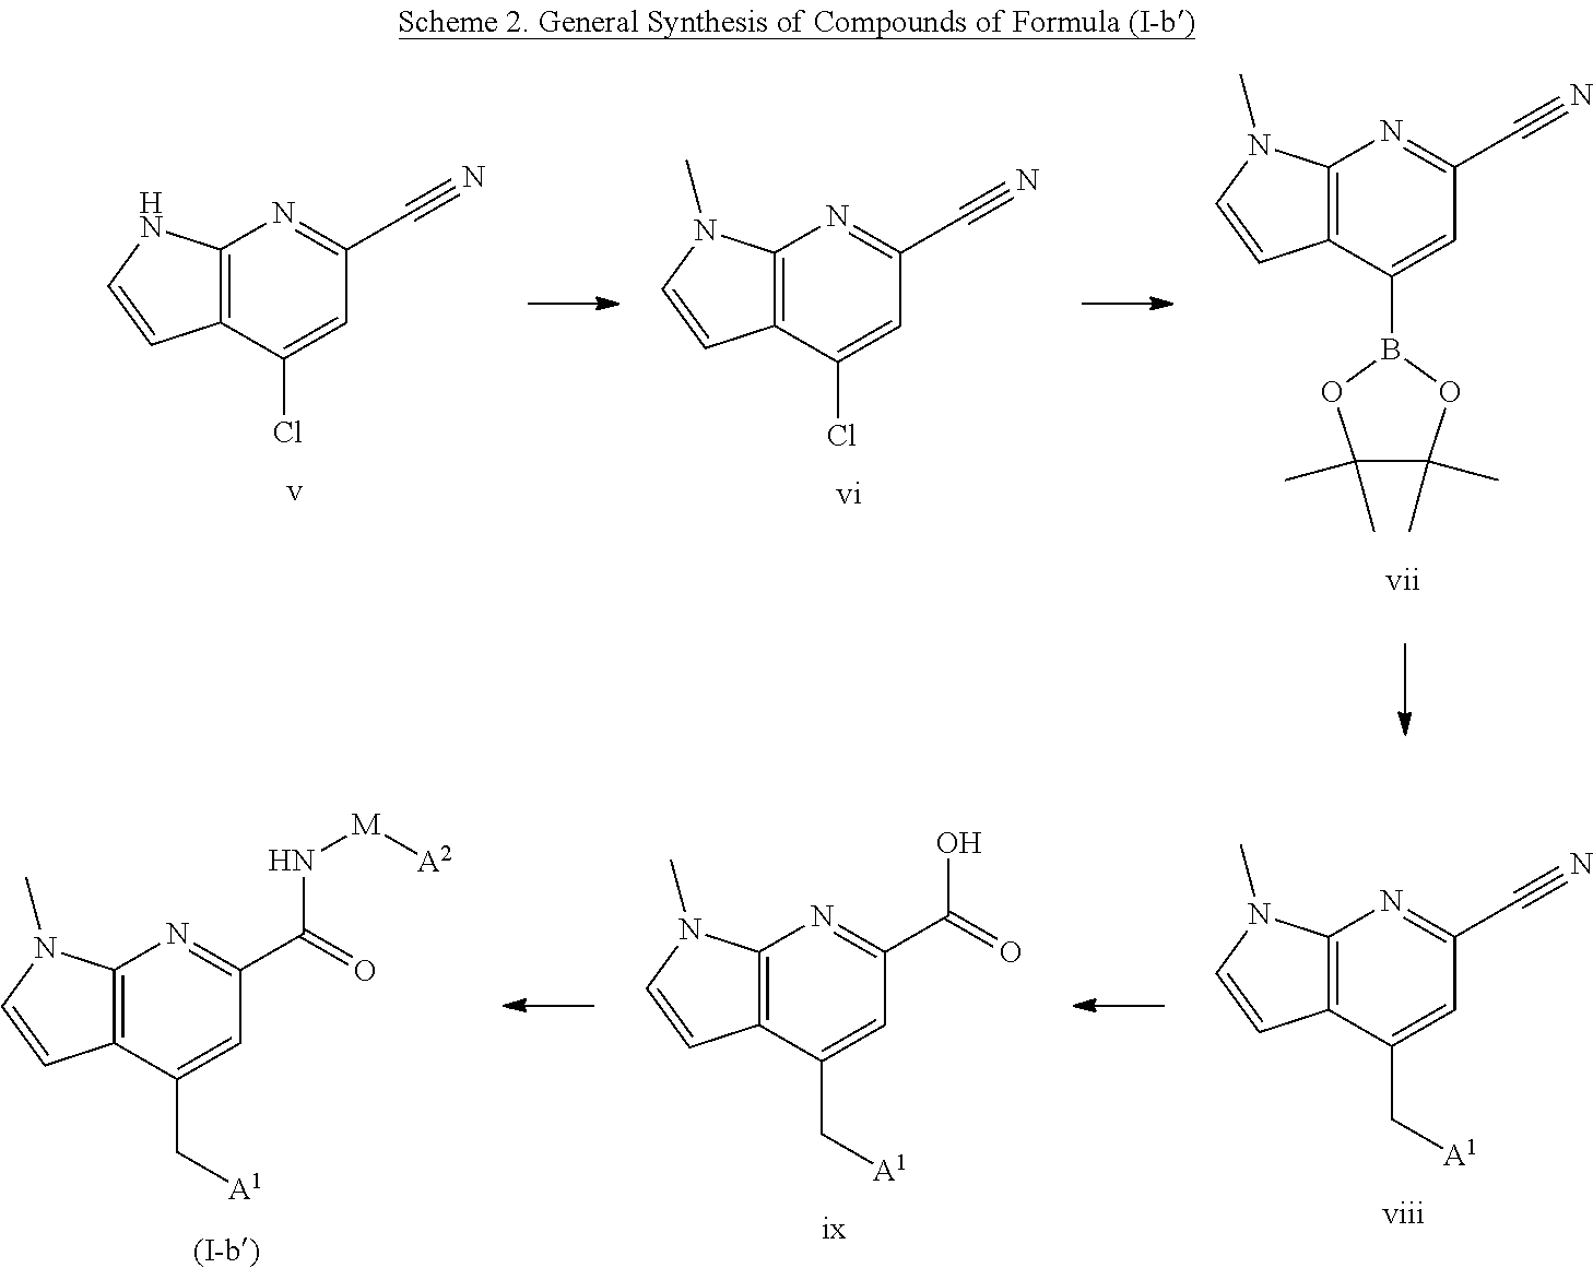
C12=C(C(C[A1])=CC(C#N)=N1)C=CN2C.C12=C(C(C[A1])=CC(C(=O)O)=N1)C=CN2C.C12=C(C(C[A1])=CC(C(=O)N[M][A2])=N1)C=CN2C.C12=C(C(Cl)=CC(C#N)=N1)C=CN2.C12=C(C(Cl)=CC(C#N)=N1)C=CN2C.C12=C(C(B3OC(C)(C)C(C)(C)O3)=CC(C#N)=N1)C=CN2C
